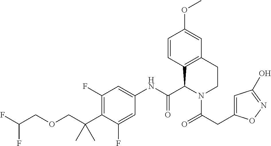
C1=CC2=C(C=C1OC)CCN(C(CC1=CC(O)=NO1)=O)C2C(NC1=CC(F)=C(C(C)(C)COCC(F)F)C(F)=C1)=O
